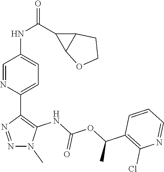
N1(C)N=NC(C2=CC=C(NC(C3C4C3CCO4)=O)C=N2)=C1NC(OC(C1=C(Cl)N=CC=C1)C)=O
